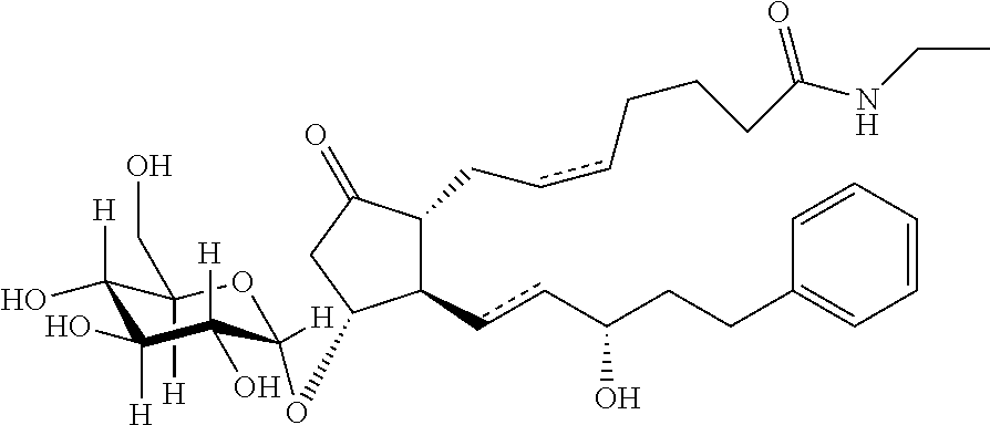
[H]C1(CO)C(O)([H])C([H])(O)C(O)([H])C(OC2C(ccC(CCC3=CC=CC=C3)O)C(CccCCCC(NCC)=O)C(=O)C2)([H])O1
